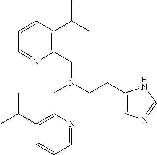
C(CC1=CN=CN1)N(CC1=C(C(C)C)C=CC=N1)CC1=C(C(C)C)C=CC=N1
